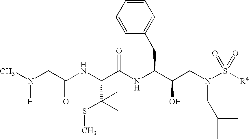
C(NC(C(NC(C(CN(S([R4])(=O)=O)CC(C)C)O)CC1=CC=CC=C1)=O)C(SC)(C)C)(CN(C)[H])=O
